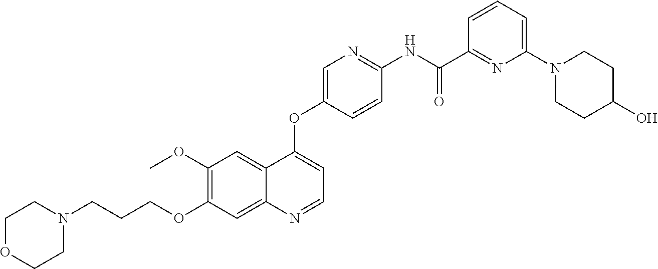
C1OCCN(CCCOC2=C(OC)C=C3C(=C2)N=CC=C3OC2=CN=C(NC(C3=NC(N4CCC(O)CC4)=CC=C3)=O)C=C2)C1
